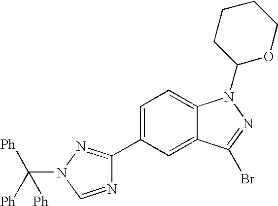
C1=C(C2=NN(C([Ph])([Ph])[Ph])C=N2)C=C2C(=C1)N(C1OCCCC1)N=C2Br
